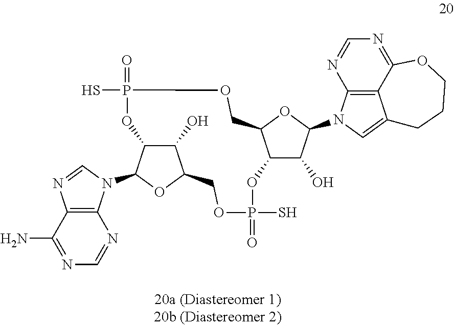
C12=C3C(=NC=N1)OCCCC3=CN2C1C(O)C2C(O1)COP(S)(=O)OC1C(O)C(OC1N1C3=C(C(N)=NC=N3)N=C1)COP(=O)(S)O2
